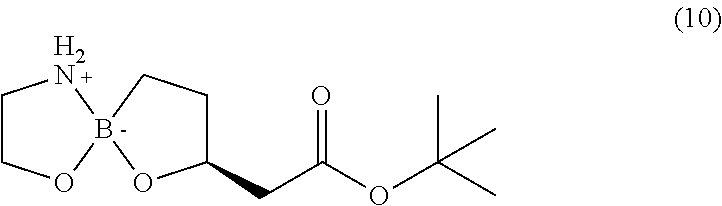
C1COB2([H2N]1)OC(CC(OC(C)(C)C)=O)CC2
